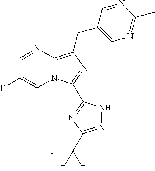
N12C(=C(CC3=CN=C(C)N=C3)N=C1C1=NC(C(F)(F)F)=NN1)N=CC(F)=C2
